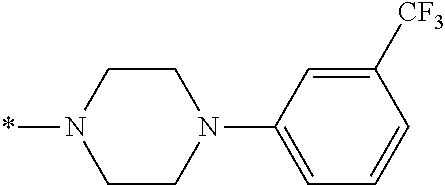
C1CN(C2=CC=CC([CF3])=C2)CCN1*
